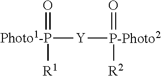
[Photo1-P]([R1])([Y][P-Photo2](=O)[R2])=O
